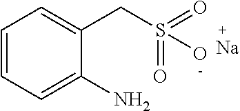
C1=CC=C(N)C(CS(=O)(=O)O)=C1.[Na]
